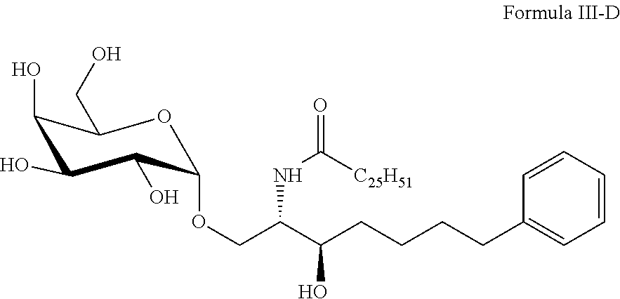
O1C(OCC(NC([C25H51])=O)C(CCCCC2=CC=CC=C2)O)C(O)C(O)C(O)C1CO
